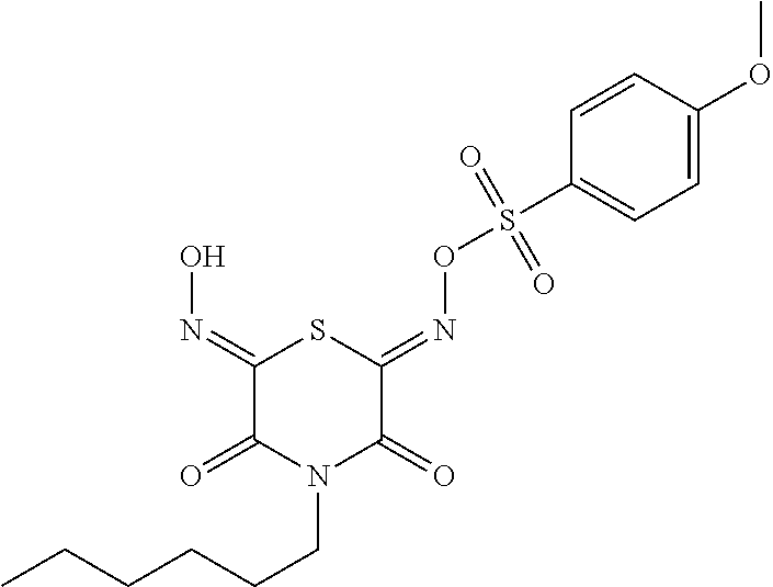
C1(=NO)C(=O)N(CCCCCC)C(=O)C(=NOS(C2=CC=C(OC)C=C2)(=O)=O)S1
